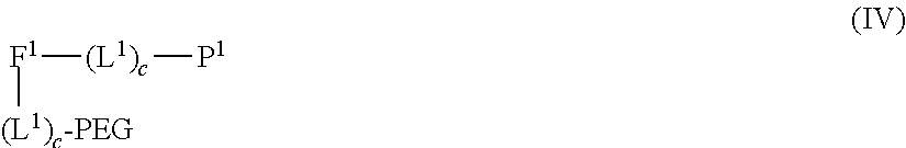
[F1]([(L1)c-PEG])[(L1)c][P1]
